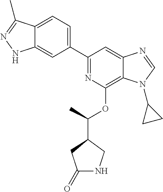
C1(C2=CC=C3C(=C2)NN=C3C)=NC(OC(C2CC(=O)NC2)C)=C2C(=C1)N=CN2C1CC1
